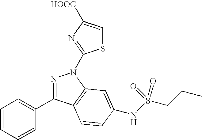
N1=C(C2=CC=CC=C2)C2=C(N1C1=NC([HOOC])=CS1)C=C(NS(=O)(CCC)=O)C=C2
